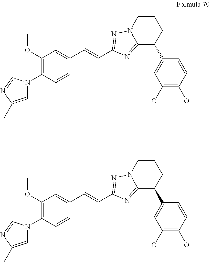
C1=C(C)N=CN1C1=C(OC)C=C(C=CC2=NN3C(=N2)C(C2=CC(OC)=C(OC)C=C2)CCC3)C=C1.C1=C(C)N=CN1C1=C(OC)C=C(C=CC2=NN3C(=N2)C(C2=CC(OC)=C(OC)C=C2)CCC3)C=C1
